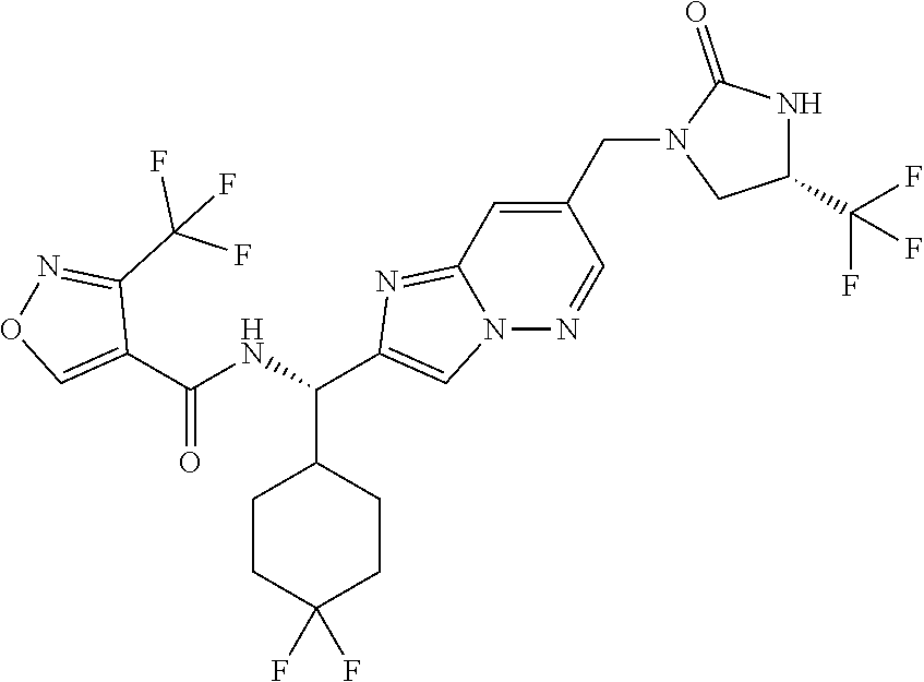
C1CC(F)(F)CCC1C(NC(C1=CON=C1C(F)(F)F)=O)C1=CN2C(=N1)C=C(CN1CC(C(F)(F)F)NC1=O)C=N2
